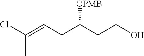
C(CCO)(CC=C(Cl)C)[OPMB]
